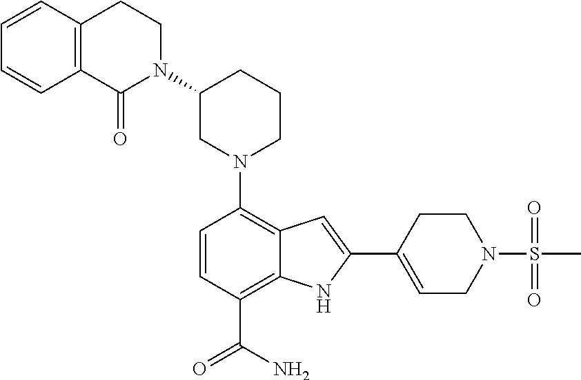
C12=C(C(=O)N(C3CN(C4=C5C(=C(C(N)=O)C=C4)NC(C4=CCN(S(=O)(=O)C)CC4)=C5)CCC3)CC1)C=CC=C2
